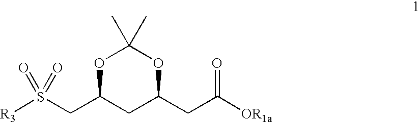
[R3]S(CC1CC(CC([OR1a])=O)OC(C)(C)O1)(=O)=O
